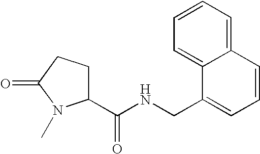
C12=CC=CC=C1C=CC=C2CNC(C1CCC(=O)N1C)=O
